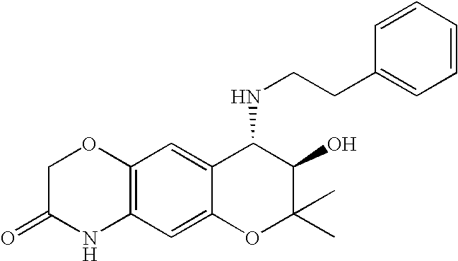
C12=C(C=C3C(=C1)C(NCCC1=CC=CC=C1)C(O)C(C)(C)O3)NC(=O)CO2
